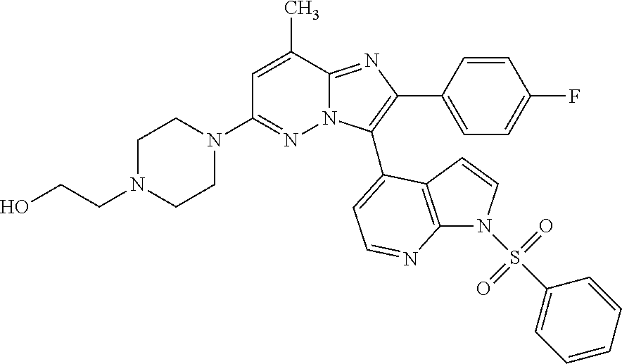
C1CN(C2=NN3C(=NC(C4=CC=C(F)C=C4)=C3C3=CC=NC4=C3C=CN4S(C3=CC=CC=C3)(=O)=O)C(C)=C2)CCN1CCO
